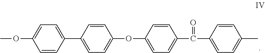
C1(C2=CC=C(OC3=CC=C(C(C4=CC=C(C)C=C4)=O)C=C3)C=C2)=CC=C(OC)C=C1
